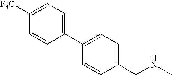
C1(CNC)=CC=C(C2=CC=C([F3C])C=C2)C=C1
